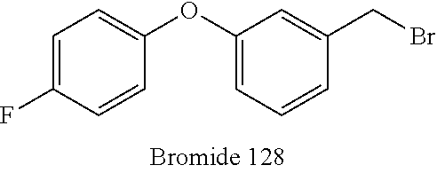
C1(OC2=CC=C(F)C=C2)=CC=CC(CBr)=C1
